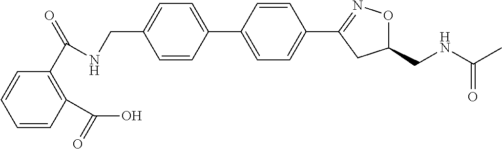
C1=CC(C2=CC=C(C3=NOC(CNC(C)=O)C3)C=C2)=CC=C1CNC(C1=C(C(O)=O)C=CC=C1)=O
